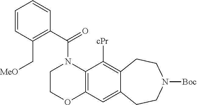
C1COC2=C(N1C(C1=C(C[OMe])C=CC=C1)=O)C([cPr])=C1C(=C2)CCN([Boc])CC1
